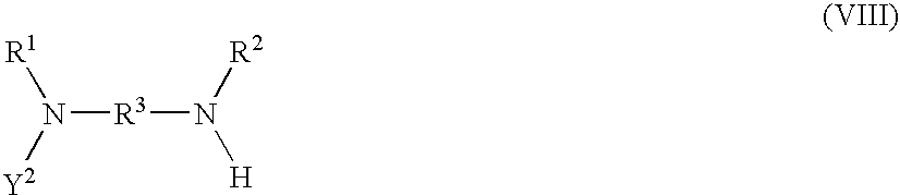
[R1]N([Y2])[R3]N([H])[R2]
